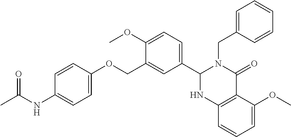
C1(NC(C)=O)=CC=C(OCC2=CC(C3N(CC4=CC=CC=C4)C(=O)C4=C(C=CC=C4OC)N3)=CC=C2OC)C=C1
